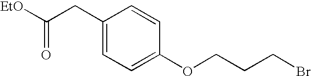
C1(CC([EtO])=O)=CC=C(OCCCBr)C=C1
